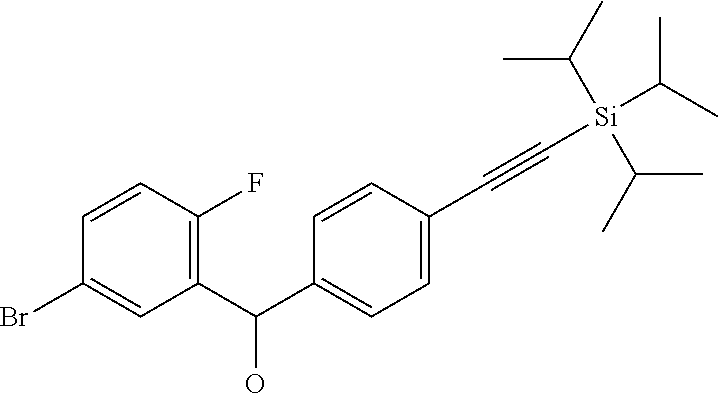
C1=CC(C#C[Si](C(C)C)(C(C)C)C(C)C)=CC=C1C(C1=C(F)C=CC(Br)=C1)O
